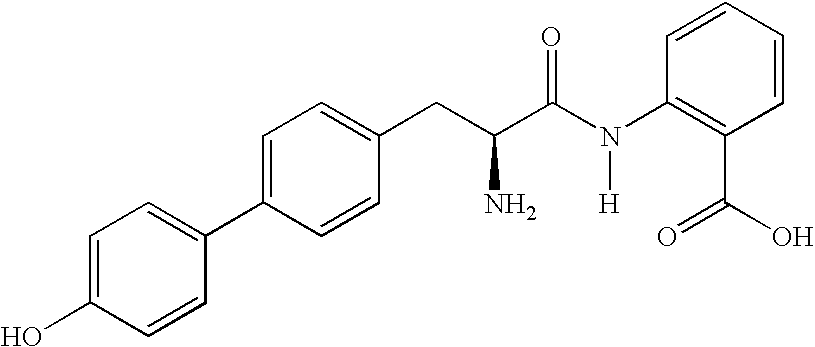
C1=C(C2=CC=C(O)C=C2)C=CC(CC(C(N(C2=C(C(O)=O)C=CC=C2)[H])=O)N)=C1
